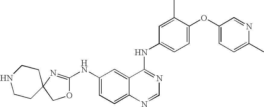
C12(COC(NC3=CC=C4C(=C3)C(NC3=CC=C(OC5=CC=C(C)N=C5)C(C)=C3)=NC=N4)=N1)CCNCC2
